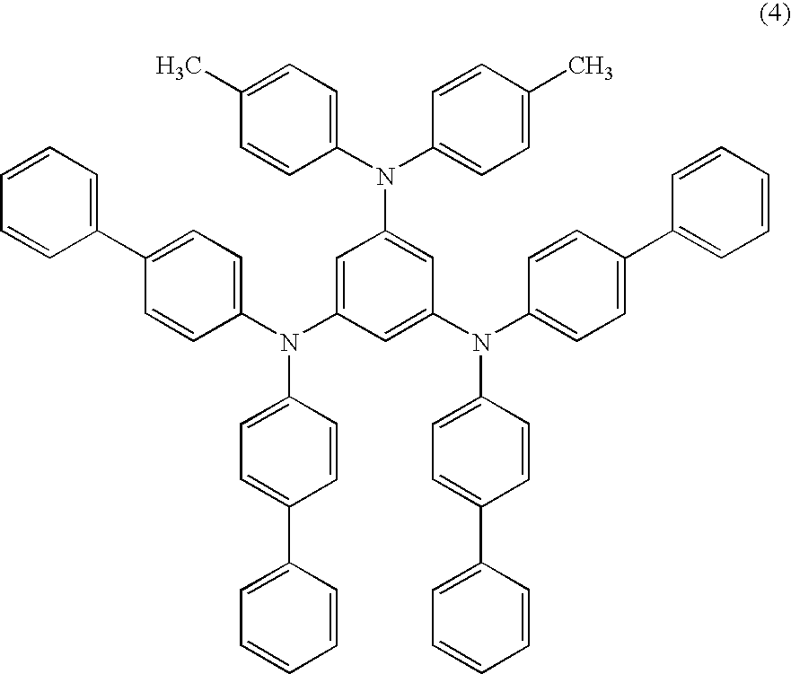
C1(C2=CC=C(N(C3=CC(N(C4=CC=C(C)C=C4)C4=CC=C(C)C=C4)=CC(N(C4=CC=C(C5=CC=CC=C5)C=C4)C4=CC=C(C5=CC=CC=C5)C=C4)=C3)C3=CC=C(C4=CC=CC=C4)C=C3)C=C2)=CC=CC=C1
